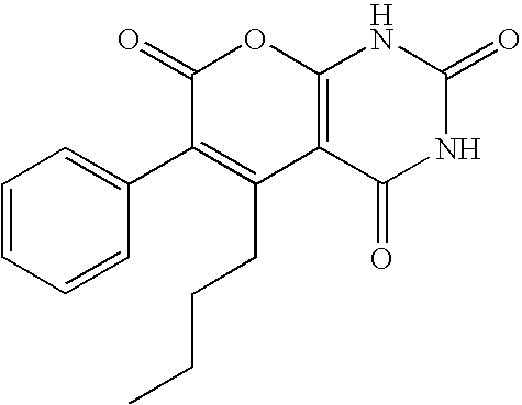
C1(=O)C(C2=CC=CC=C2)=C(CCCC)C2=C(O1)NC(=O)NC2=O
